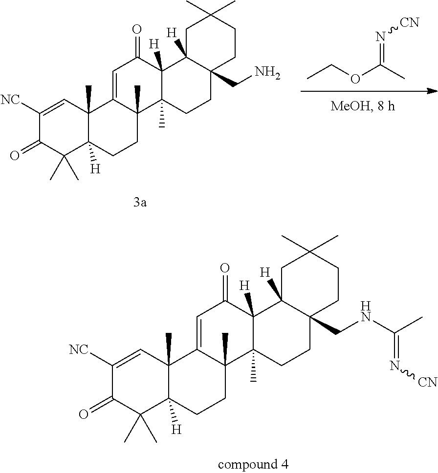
CCOC(=N[CN])C.C1(=O)C(C)(C)C2([H])C(C)(C=C1[NC])C1=CC(=O)C3([H])C(C)(C1(C)CC2)CCC1(CN)C3([H])CC(C)(C)CC1.C1(=O)C(C)(C)C2([H])C(C)(C=C1[NC])C1=CC(=O)C3([H])C(C)(C1(C)CC2)CCC1(CNC(=N[CN])C)C3([H])CC(C)(C)CC1
